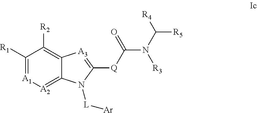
C1([R1])=[A1][A2]=C2C(=C1[R2])[A3]=C([Q]C(N(C([R4])[R5])[R3])=O)N2[L][Ar]
